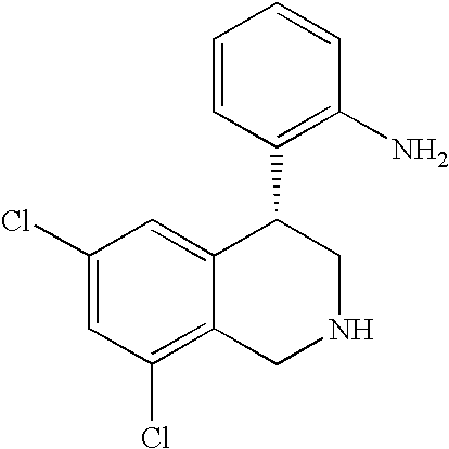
C1(Cl)=CC(Cl)=C2C(=C1)C(C1=C(N)C=CC=C1)CNC2
